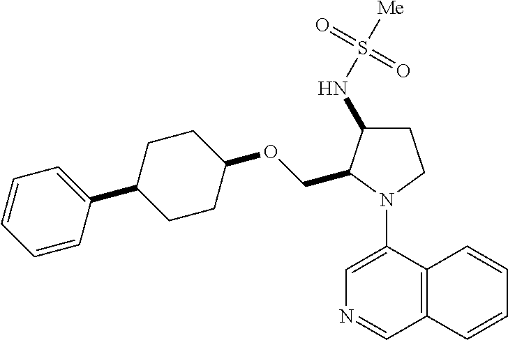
C1(OCC2C(NS([Me])(=O)=O)CCN2C2=CN=CC3=C2C=CC=C3)CCC(C2=CC=CC=C2)CC1
